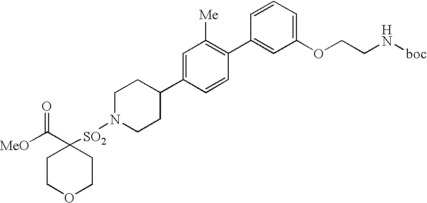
[MeO]C(=O)C1([SO2]N2CCC(C3=CC([Me])=C(C4=CC(OCCN[boc])=CC=C4)C=C3)CC2)CCOCC1
